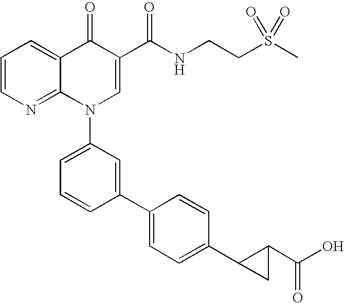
C1=CN=C2C(=C1)C(=O)C(C(NCCS(C)(=O)=O)=O)=CN2C1=CC=CC(C2=CC=C(C3CC3C(O)=O)C=C2)=C1
